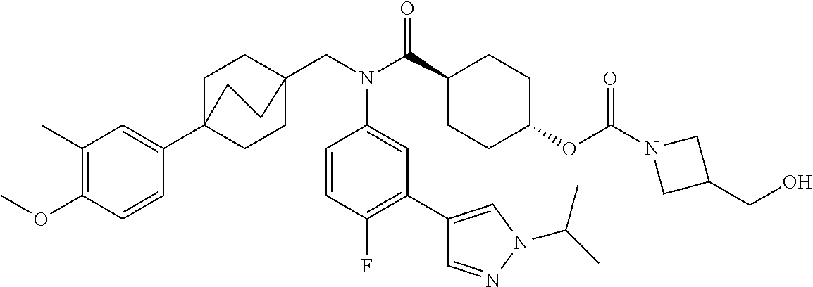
C1(C)=C(OC)C=CC(C23CCC(CN(C(C4CCC(OC(N5CC(CO)C5)=O)CC4)=O)C4=CC(C5=CN(C(C)C)N=C5)=C(F)C=C4)(CC2)CC3)=C1
